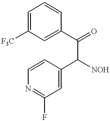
C1=C([F3C])C=C(C(=O)C([NOH])C2=CC(F)=NC=C2)C=C1
